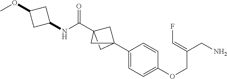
C12(C3=CC=C(OCC(CN)=CF)C=C3)CC(C(NC3CC(OC)C3)=O)(C1)C2
